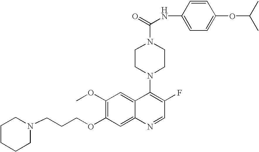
C1(OC)=C(OCCCN2CCCCC2)C=C2C(=C1)C(N1CCN(C(=O)NC3=CC=C(OC(C)C)C=C3)CC1)=C(F)C=N2
